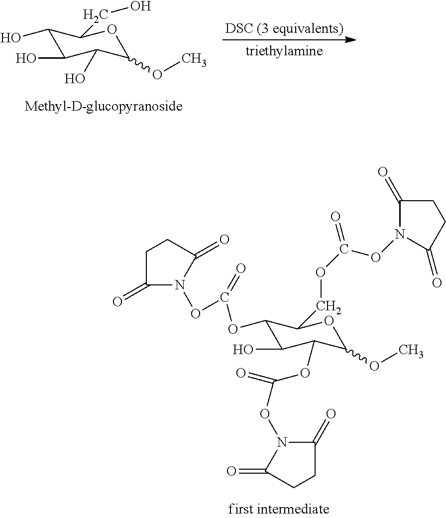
C1(OC(ON2C(=O)CCC2=O)=O)C(O)C(OC(ON2C(=O)CCC2=O)=O)C(OC)OC1COC(ON1C(=O)CCC1=O)=O.C1(O)C(O)C(O)C(OC)OC1CO
